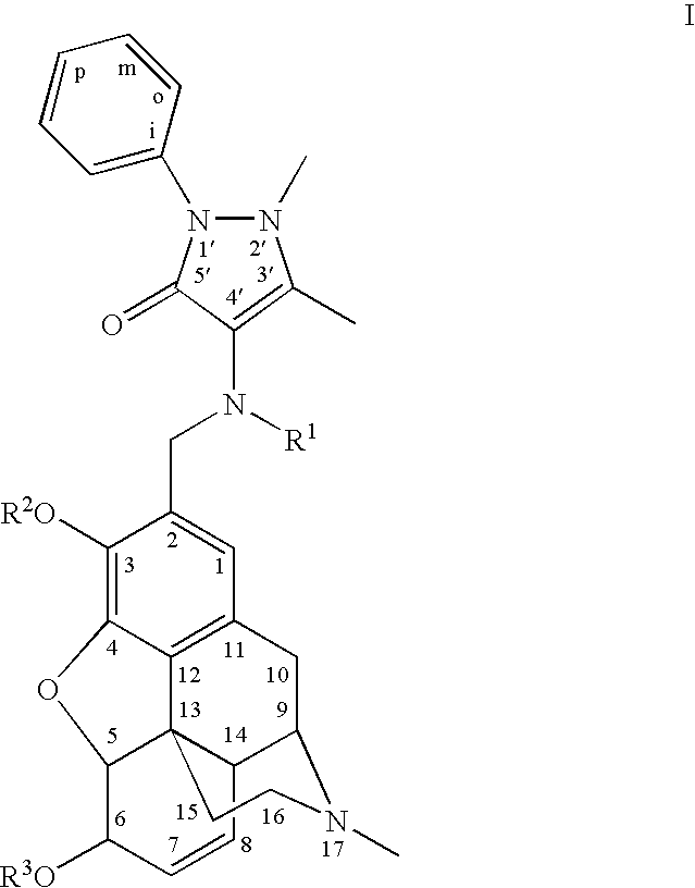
C1=CC=C(N2N(C)C(C)=C(N([R1])CC3=CC4=C5C(=C3[R2O])OC3C56C(C(C4)N(C)CC6)C=CC3[R3O])C2=O)C=C1.[i]
